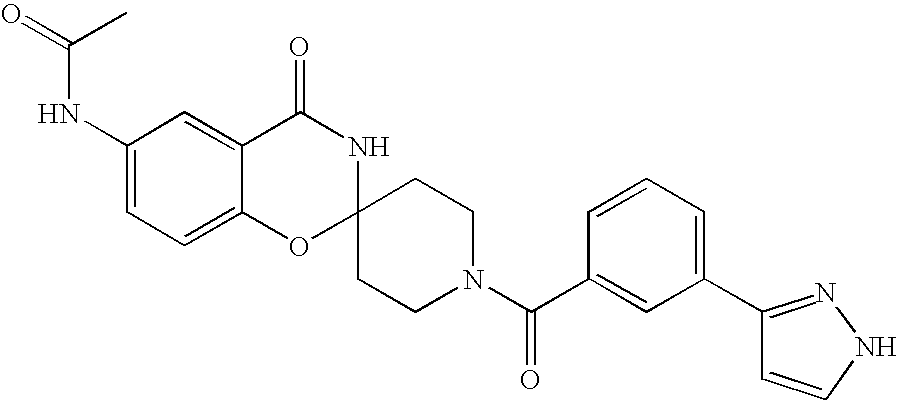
C1(NC(=O)C)=CC=C2C(=C1)C(=O)NC1(O2)CCN(C(C2=CC(C3=NNC=C3)=CC=C2)=O)CC1
